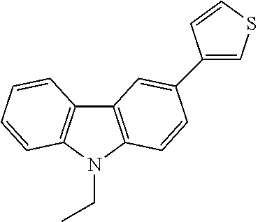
C12=C(N(CC)C3=C1C=C(C1=CSC=C1)C=C3)C=CC=C2
